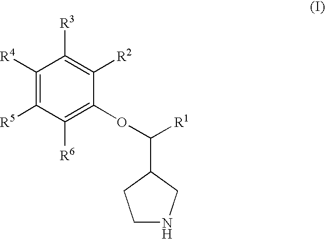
C1([R4])=C([R5])C([R6])=C(OC(C2CCNC2)[R1])C([R2])=C1[R3]
